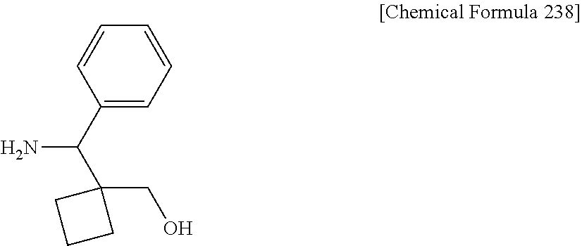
C1=CC(C(N)C2(CO)CCC2)=CC=C1
